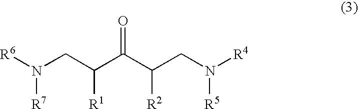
N(CC(C(C(CN([R4])[R5])[R2])=O)[R1])([R6])[R7]
